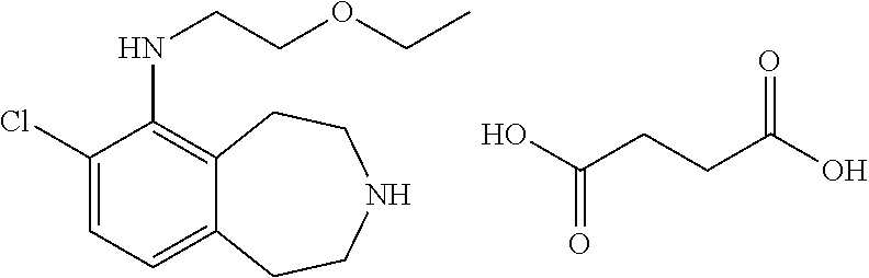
OC(CCC(O)=O)=O.C1(Cl)=CC=C2C(=C1NCCOCC)CCNCC2
